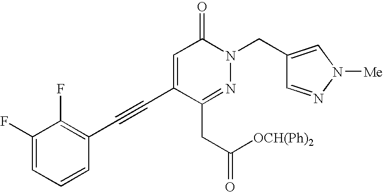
C1=C(C#CC2=C(F)C(F)=CC=C2)C(CC(=O)[OCH(Ph)2])=NN(CC2=CN([Me])N=C2)C1=O
